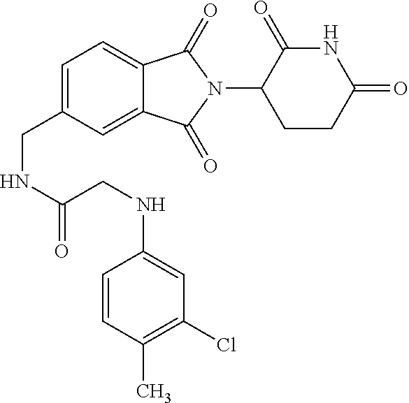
C1=C(CNC(CNC2=CC(Cl)=C(C)C=C2)=O)C=C2C(=C1)C(=O)N(C1CCC(=O)NC1=O)C2=O
